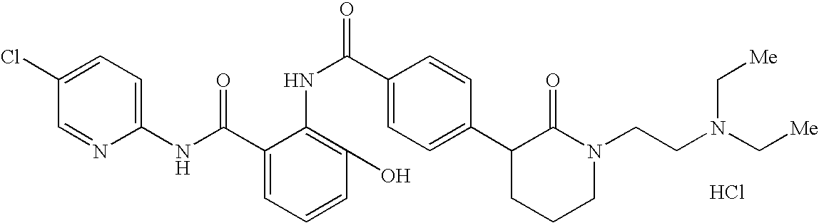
C1(NC(C2=CC=CC(O)=C2NC(C2=CC=C(C3CCCN(CCN(C[Me])C[Me])C3=O)C=C2)=O)=O)=CC=C(Cl)C=N1.Cl
